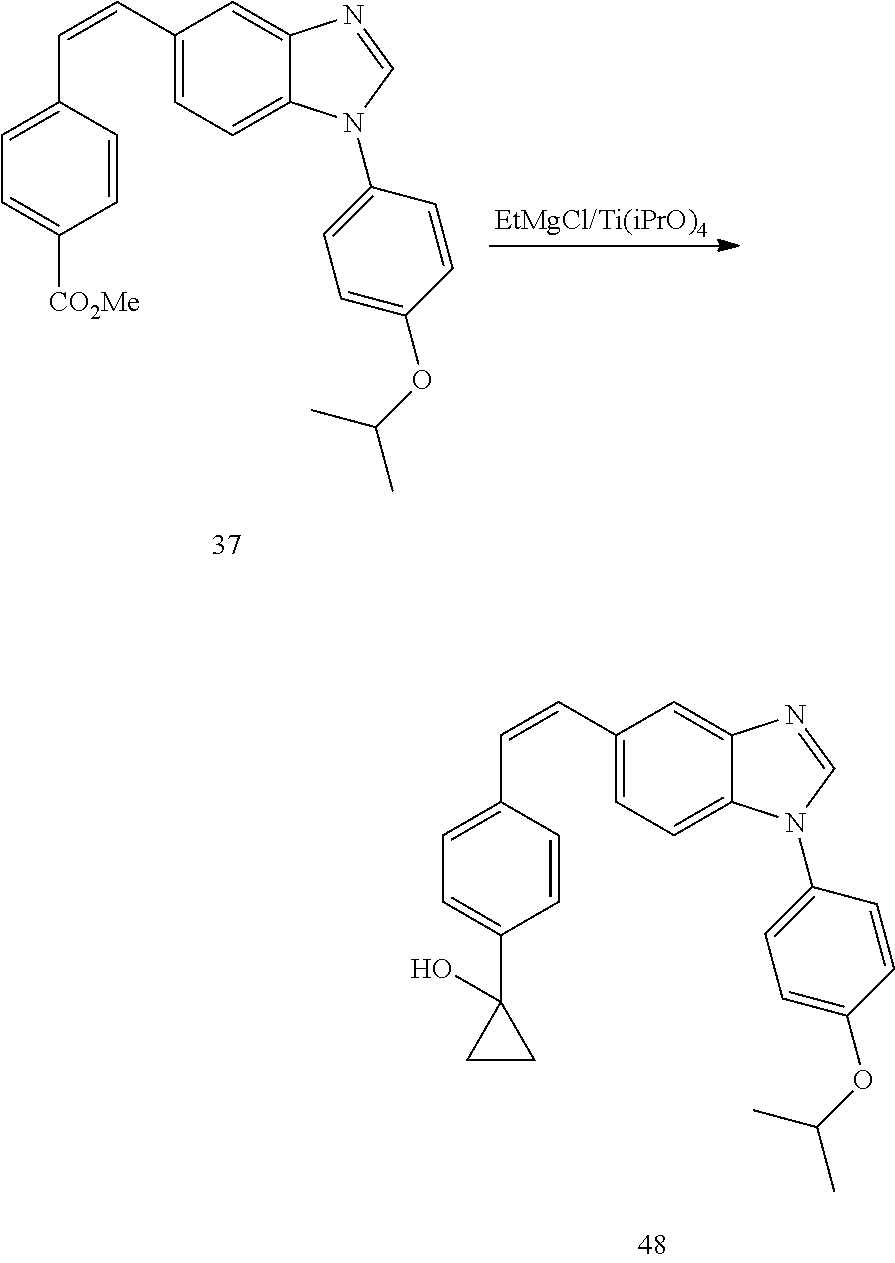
C1=CC(C=CC2=CC=C3C(=C2)N=CN3C2=CC=C(OC(C)C)C=C2)=CC=C1[CO2Me].[EtMgCl/Ti(iPrO)4].C1=CC(C=CC2=CC=C3C(=C2)N=CN3C2=CC=C(OC(C)C)C=C2)=CC=C1C1(O)CC1
